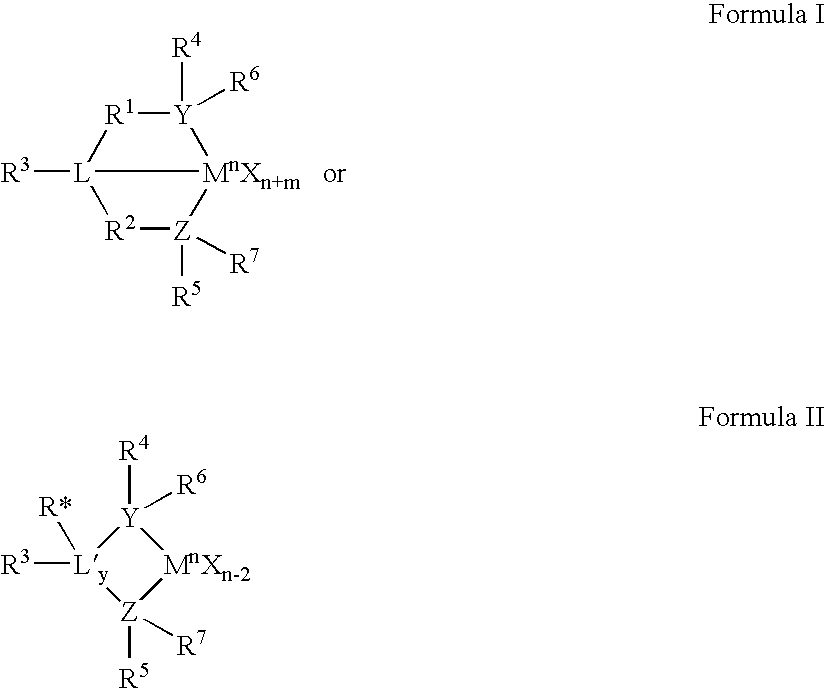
[R3][L]12[R1][Y]([R4])([R6])[MnXn+m]1[Z]([R7])([R5])[R2]2.[Ly]1([R3])([R*])[Z]([R5])([R7])[MnXn-2][Y]1([R4])[R6]
